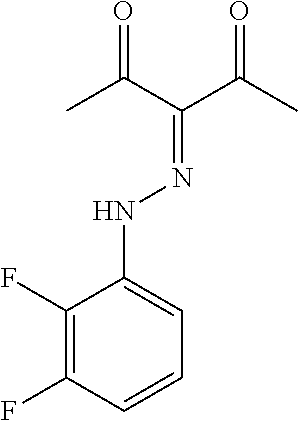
C1(F)=C(F)C=CC=C1NN=C(C(C)=O)C(C)=O
